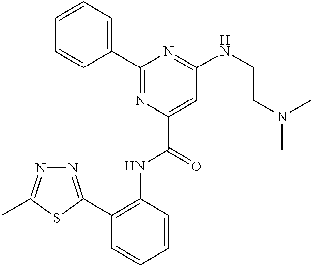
C1=CC=C(C2=NC(C(=O)NC3=C(C4=NN=C(C)S4)C=CC=C3)=CC(NCCN(C)C)=N2)C=C1
